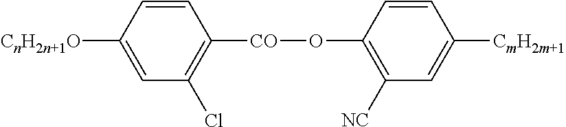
[CnH2n+1O]C1=CC(Cl)=C([CO]OC2=C([NC])C=C([CmH2m+1])C=C2)C=C1
